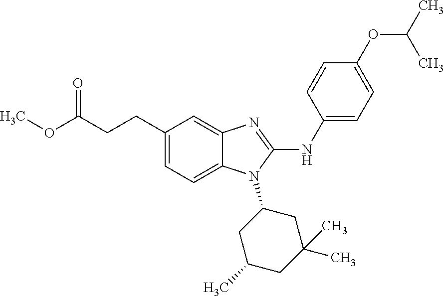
C(CCC1=CC=C2C(=C1)N=C(NC1=CC=C(OC(C)C)C=C1)N2C1CC(C)CC(C)(C)C1)(OC)=O
